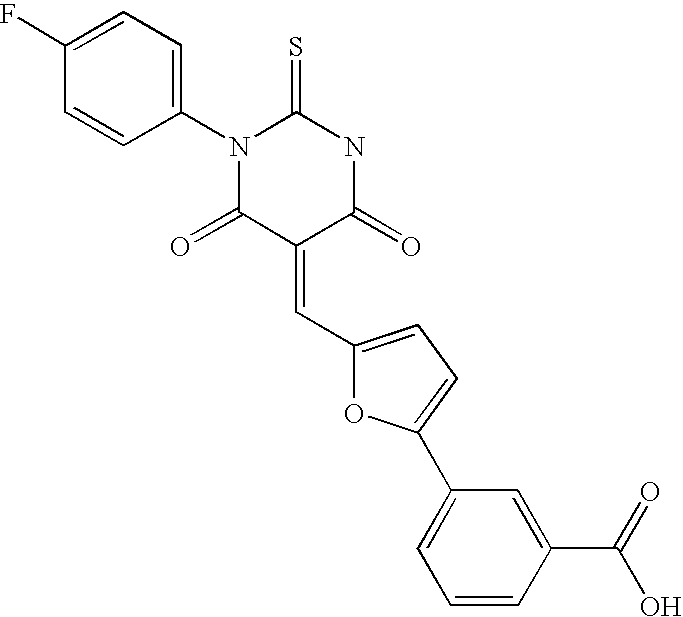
O=C1C(=CC2=CC=C(C3=CC=CC(C(O)=O)=C3)O2)C(=O)NC(=S)N1C1=CC=C(F)C=C1
